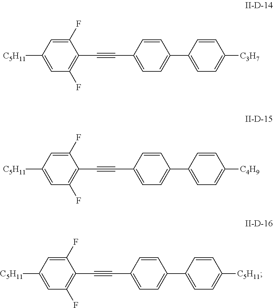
C1=C([C5H11])C=C(F)C(C#CC2=CC=C(C3=CC=C([C3H7])C=C3)C=C2)=C1F.C1=C([C5H11])C=C(F)C(C#CC2=CC=C(C3=CC=C([C4H9])C=C3)C=C2)=C1F.C1=C([C5H11])C=C(F)C(C#CC2=CC=C(C3=CC=C([C5H11])C=C3)C=C2)=C1F
